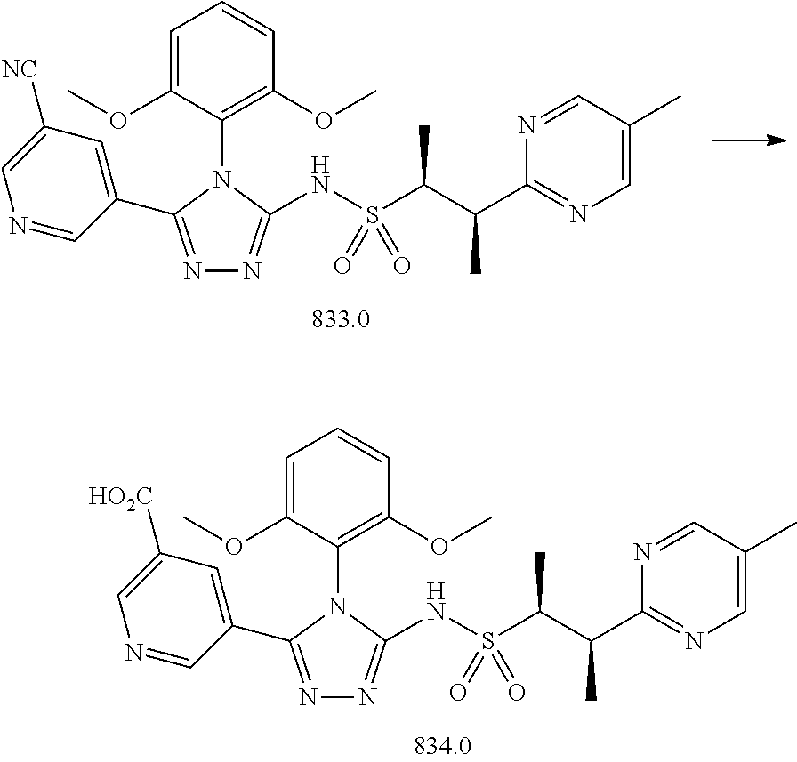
N1=C(C2=CC([HO2C])=CN=C2)N(C2=C(OC)C=CC=C2OC)C(NS(C(C(C2=NC=C(C)C=N2)C)C)(=O)=O)=N1.N1=C(C2=CC([NC])=CN=C2)N(C2=C(OC)C=CC=C2OC)C(NS(C(C(C2=NC=C(C)C=N2)C)C)(=O)=O)=N1
